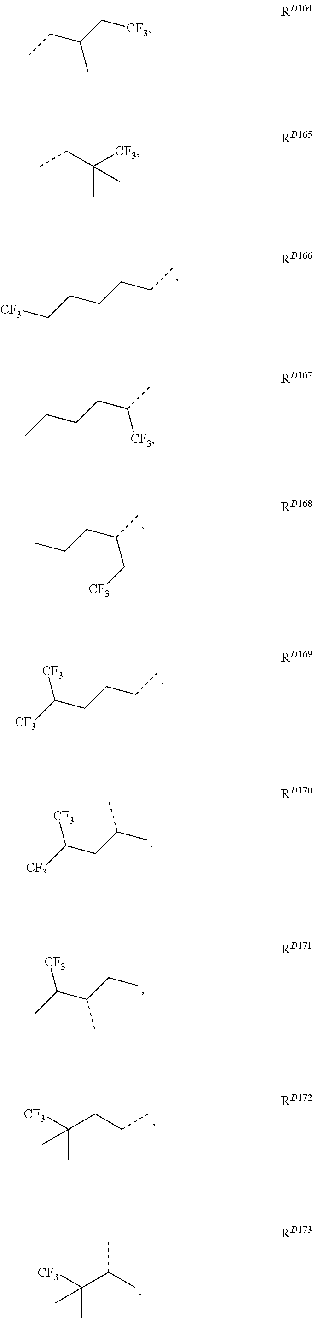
[CF3]CCCCCC.CCCC(C)C[CF3].[CF3]C(CCCC)[CF3].[CF3]C(CC(C)C)[CF3].CC(C(CC)C)[CF3].[CF3]C(CCC)(C)C.[CF3]C(C(C)C)(C)C.C(C)(C[CF3])CC.C(C)(CC)([CF3])C.CCCCC(C)[CF3]
